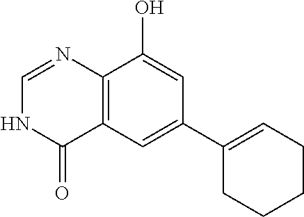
C12=C(C=C(C3=CCCCC3)C=C1O)C(=O)NC=N2
